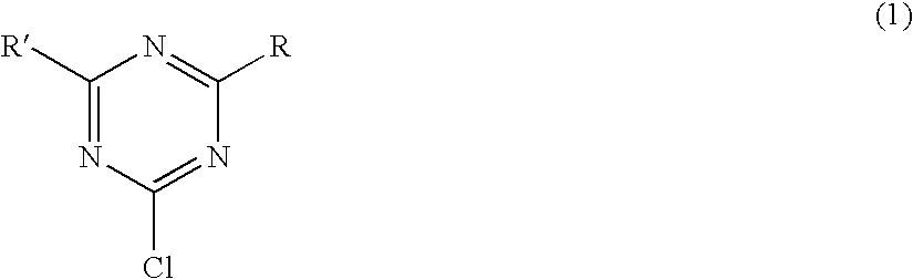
C1([R])=NC(Cl)=NC([R])=N1
